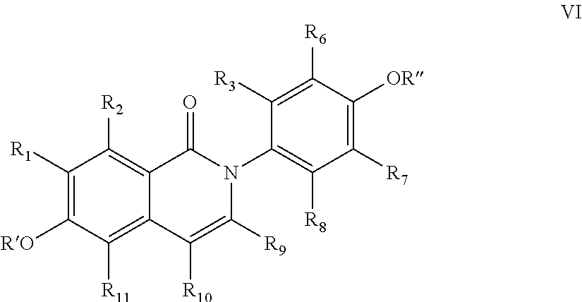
C12=C([R11])C([RO])=C([R1])C([R2])=C1C(=O)N(C1=C([R8])C([R7])=C([OR])C([R6])=C1[R3])C([R9])=C2[R10]
